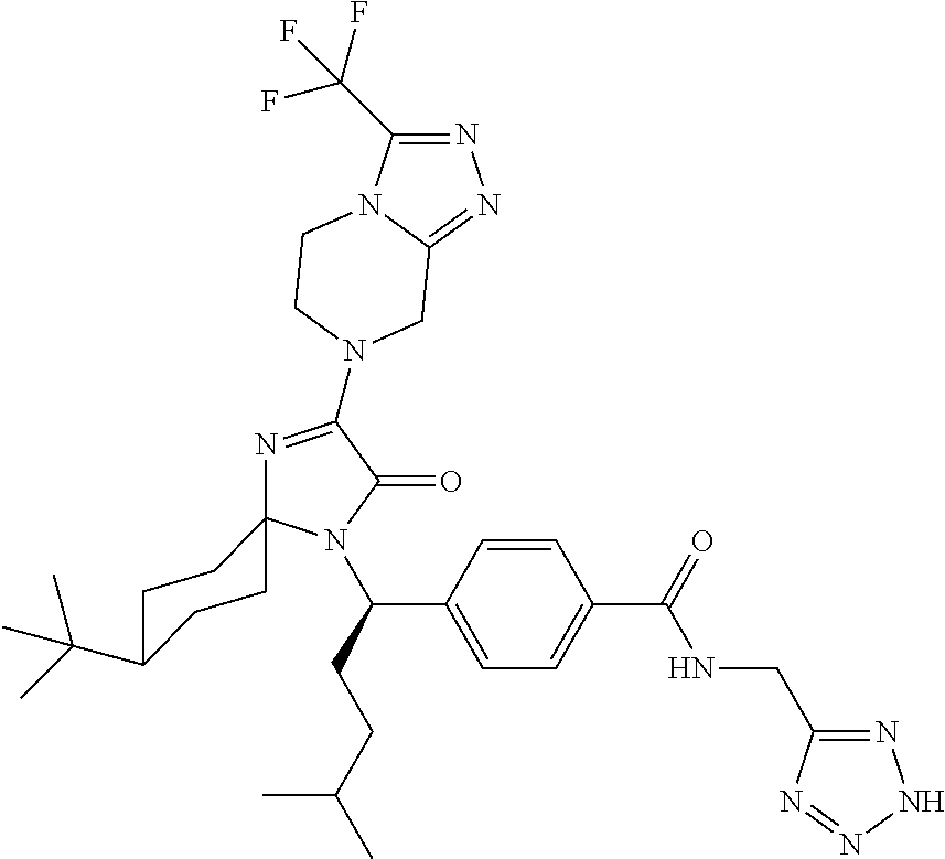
N1=C(C(F)(F)F)N2C(=N1)CN(C1=NC3(N(C(C4=CC=C(C(=O)NCC5=NNN=N5)C=C4)CCC(C)C)C1=O)CCC(C(C)(C)C)CC3)CC2
